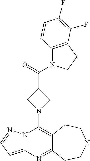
N12C(=CC=N1)N=C1C(=C2N2CC(C(=O)N3C4=C(CC3)C(F)=C(F)C=C4)C2)CCNCC1
